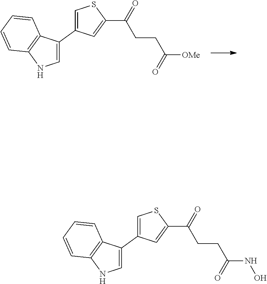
C1(C2=CNC3=C2C=CC=C3)=CSC(C(=O)CCC(=O)[OMe])=C1.C1(C2=CNC3=C2C=CC=C3)=CSC(C(=O)CCC(=O)NO)=C1
